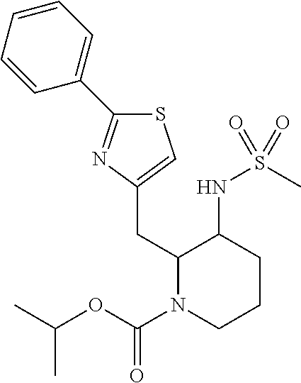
C1(CC2=CSC(C3=CC=CC=C3)=N2)N(C(OC(C)C)=O)CCCC1NS(C)(=O)=O
